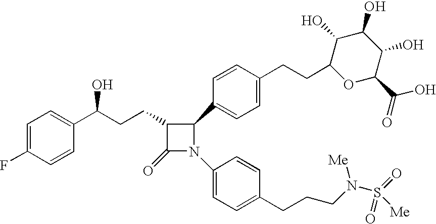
C1=C(F)C=CC(C(CCC2C(=O)N(C3=CC=C(CCCN(S(=O)([Me])=O)[Me])C=C3)C2C2=CC=C(CCC3OC(C(O)=O)C(O)C(O)C3O)C=C2)O)=C1
